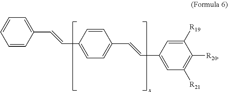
C1=CC=CC(C=CC2=CC=C(C=CC3=CC([R21])=C([R20])C([R19])=C3)C=C2)=C1
